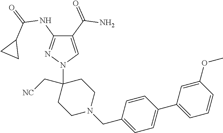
C1(C(=O)N)=CN(C2(C[NC])CCN(CC3=CC=C(C4=CC=CC(OC)=C4)C=C3)CC2)N=C1NC(=O)C1CC1
